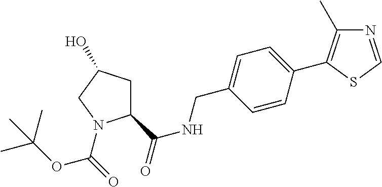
C1(C2=C(C)N=CS2)=CC=C(CNC(=O)C2CC(O)CN2C(=O)OC(C)(C)C)C=C1
